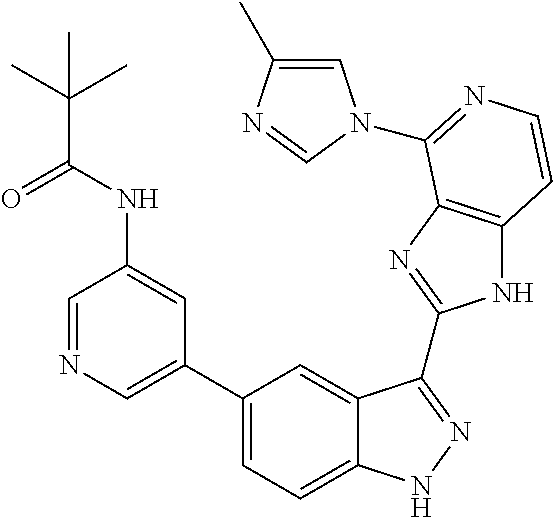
C1(C2=CN=CC(NC(=O)C(C)(C)C)=C2)=CC=C2C(=C1)C(C1=NC3=C(N1)C=CN=C3N1C=C(C)N=C1)=NN2
